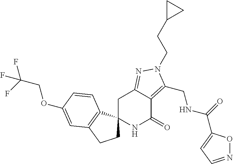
C(C(F)(F)F)OC1=CC2=C(C3(CC2)NC(=O)C2=C(CNC(=O)C4=CC=NO4)N(CCC4CC4)N=C2C3)C=C1
